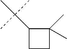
C1CC(C)(C)C1C(C)(C)C
